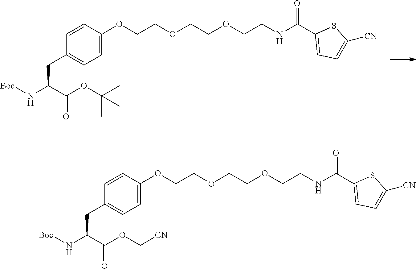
N(C(C(OC(C)(C)C)=O)CC1=CC=C(OCCOCCOCCNC(C2=CC=C([CN])S2)=O)C=C1)[Boc].N(C(C(OC[CN])=O)CC1=CC=C(OCCOCCOCCNC(C2=CC=C([CN])S2)=O)C=C1)[Boc]
